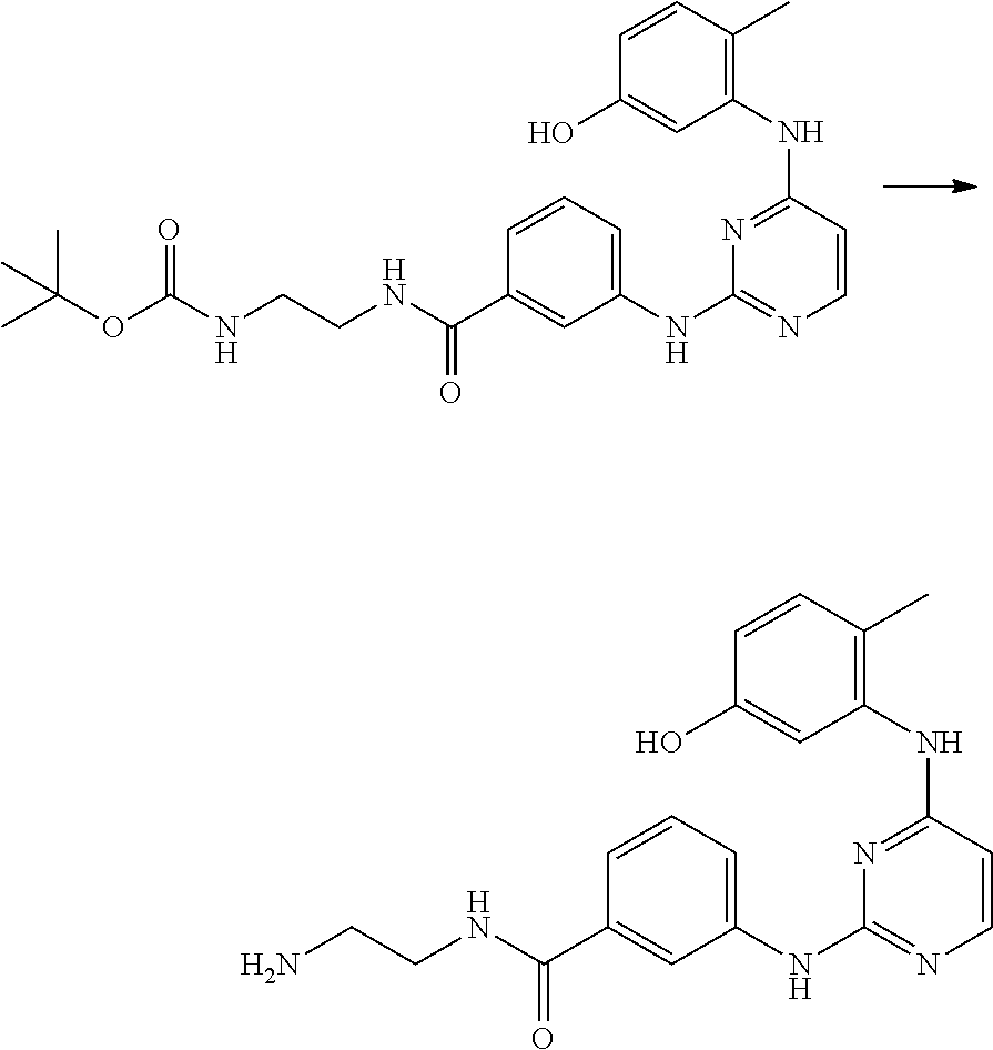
C1(NC2=NC(NC3=CC=CC(C(NCCNC(OC(C)(C)C)=O)=O)=C3)=NC=C2)=C(C)C=CC(O)=C1.C1(NC2=NC(NC3=CC=CC(C(NCCN)=O)=C3)=NC=C2)=C(C)C=CC(O)=C1
